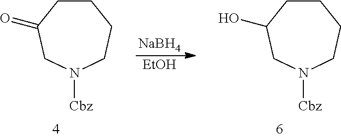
[NaBH4].[EtOH].N1([Cbz])CCCCC(=O)C1.N1([Cbz])CCCCC(O)C1
